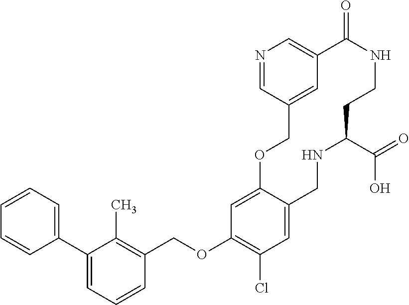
C1=CC=CC=C1C1=CC=CC(COC2=C(Cl)C=C3C(=C2)OCC2=CC(=CN=C2)C(=O)NCCC(C(O)=O)NC3)=C1C
